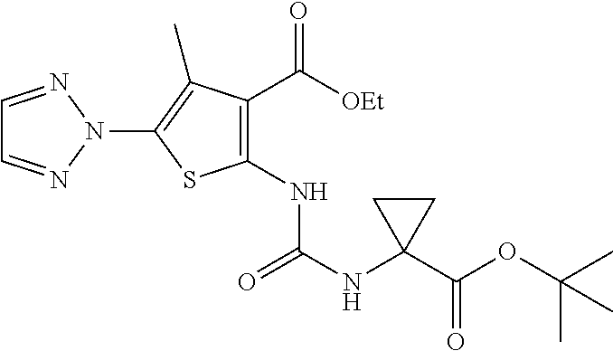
C1=NN(C2=C(C)C(C([OEt])=O)=C(NC(NC3(C(=O)OC(C)(C)C)CC3)=O)S2)N=C1
